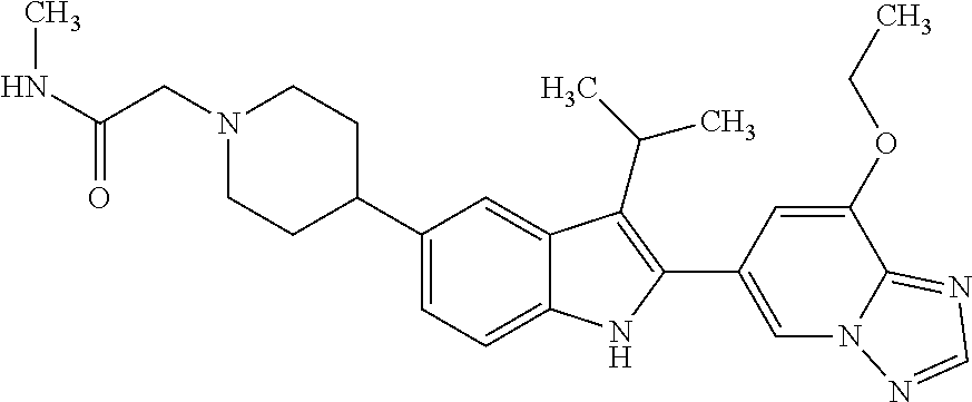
N1(CC(NC)=O)CCC(C2=CC=C3C(=C2)C(C(C)C)=C(C2=CN4C(=NC=N4)C(OCC)=C2)N3)CC1
